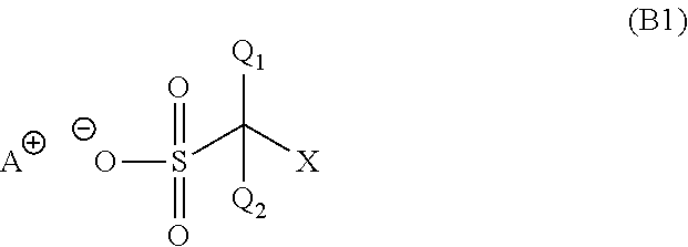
[O-]S(=O)(=O)C([X])([Q1])[Q2].[A]
